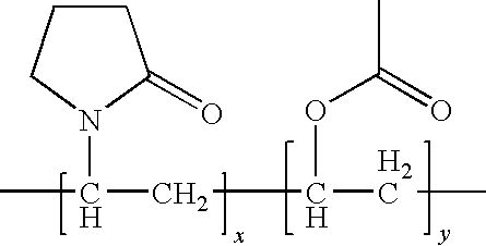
C1CCN(C(CC(OC(C)=O)CC)C)C1=O
